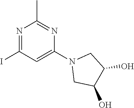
N1=C(I)C=C(N2CC(O)C(O)C2)N=C1C
